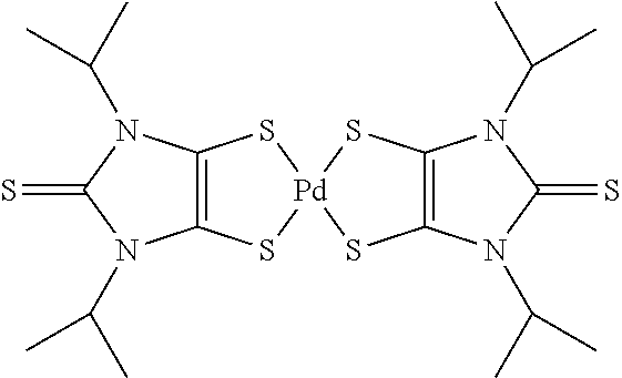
C12=C(S[Pd]3(S1)SC1=C(S3)N(C(C)C)C(=S)N1C(C)C)N(C(C)C)C(=S)N2C(C)C
